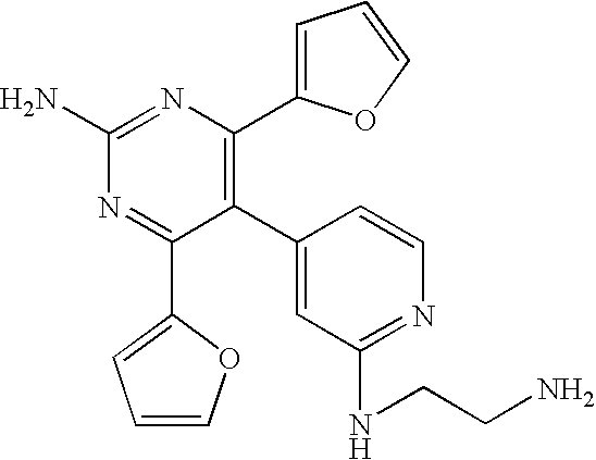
C1(N)=NC(C2=CC=CO2)=C(C2=CC(NCCN)=NC=C2)C(C2=CC=CO2)=N1
